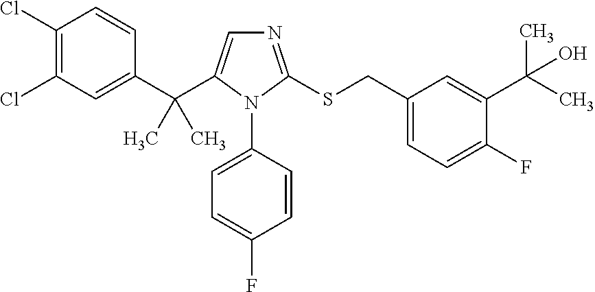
C1(Cl)=C(Cl)C=C(C(C2=CN=C(SCC3=CC=C(F)C(C(C)(C)O)=C3)N2C2=CC=C(F)C=C2)(C)C)C=C1
